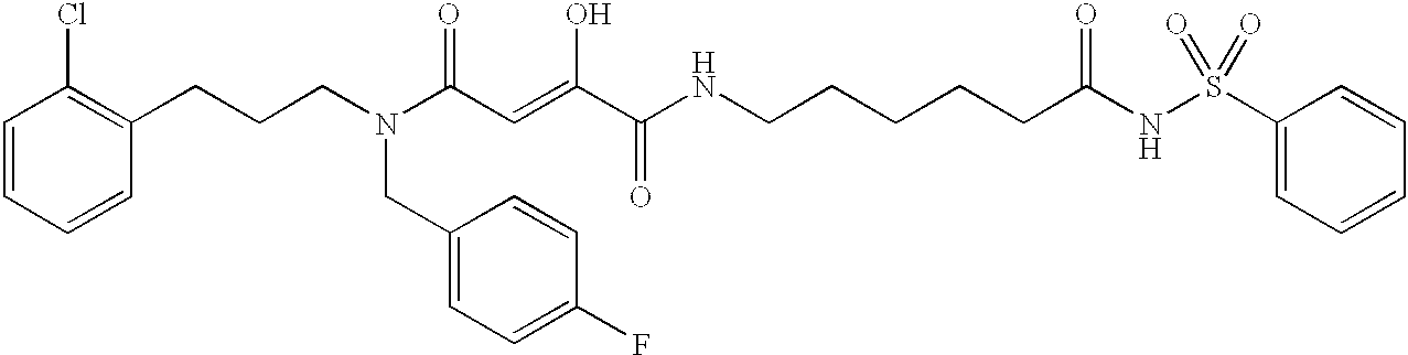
C(CN(CC1=CC=C(F)C=C1)C(C=C(O)C(=O)NCCCCCC(NS(C1=CC=CC=C1)(=O)=O)=O)=O)CC1=C(Cl)C=CC=C1
